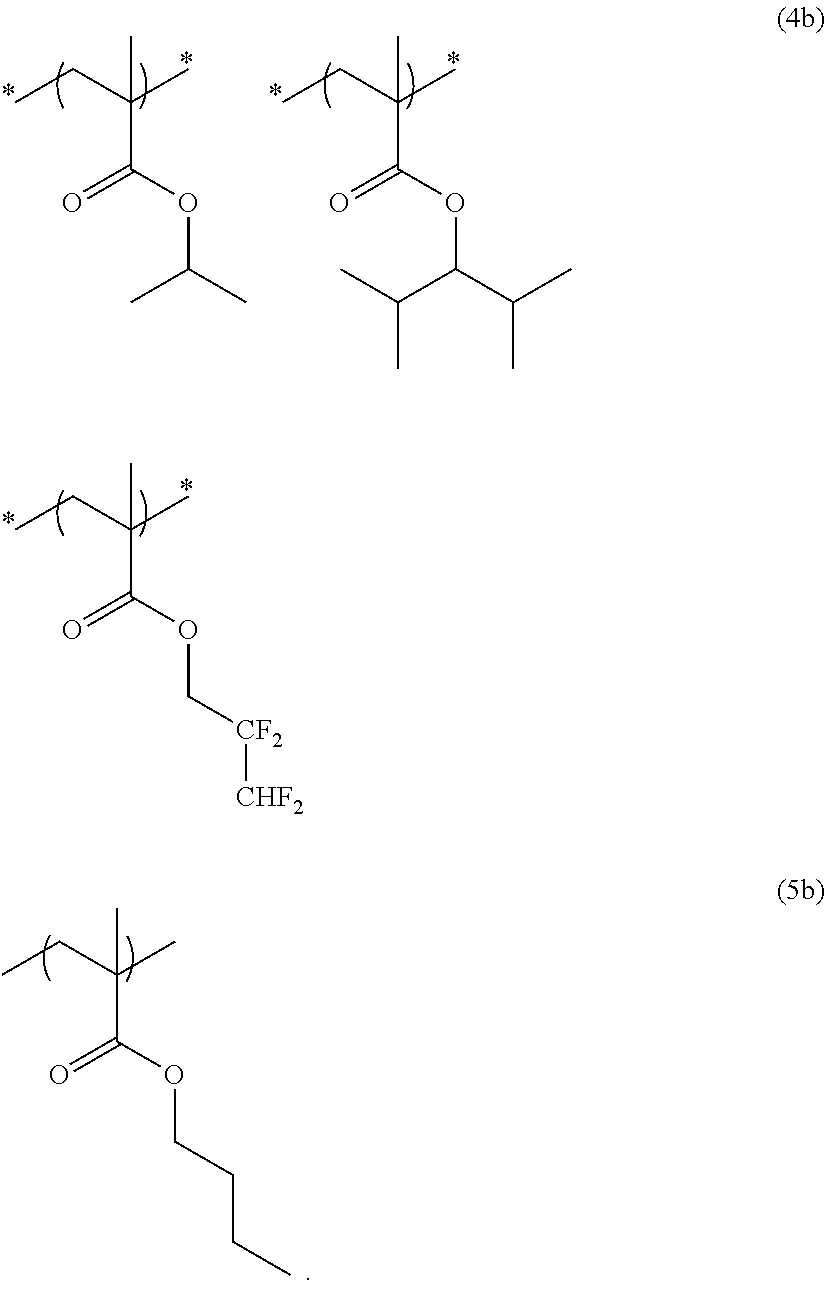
CCC(C)(C)C(OC[CF2][CHF2])=O.CCC(C)(C)C(OCCCC)=O.CCC(C)(C)C(OC(C)C)=O.CCC(C)(C)C(OC(C(C)C)C(C)C)=O
